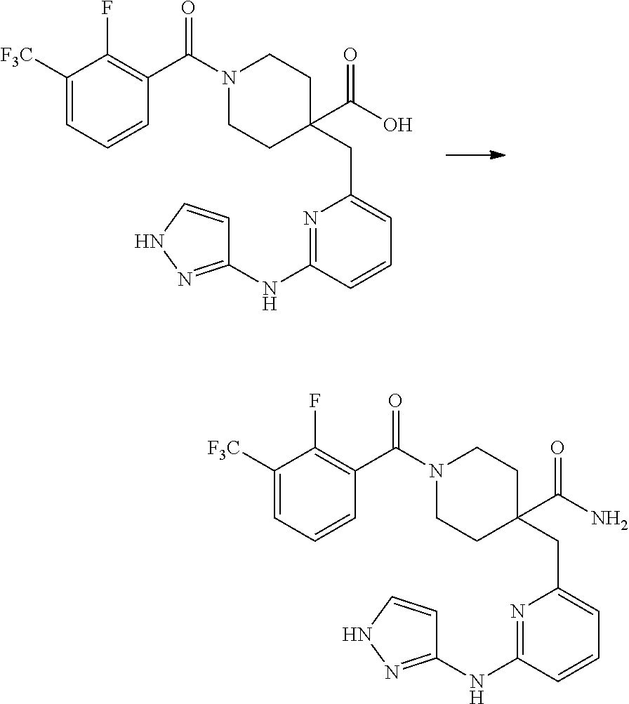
C1([F3C])=CC=CC(C(N2CCC(CC3=CC=CC(NC4=NNC=C4)=N3)(C(=O)O)CC2)=O)=C1F.C1([F3C])=CC=CC(C(N2CCC(CC3=CC=CC(NC4=NNC=C4)=N3)(C(=O)N)CC2)=O)=C1F
